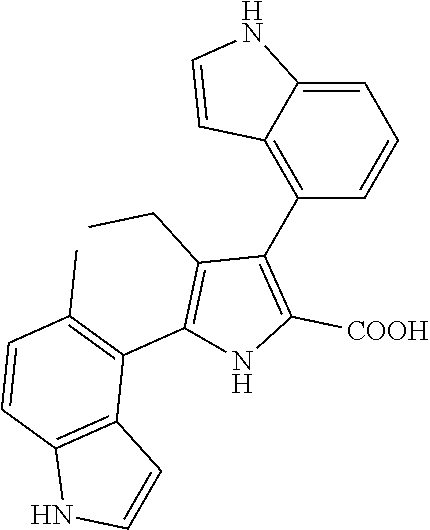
C1=C2C(=C(C3=C([COOH])NC(C4=C(C)C=CC5=C4C=CN5)=C3CC)C=C1)C=CN2
